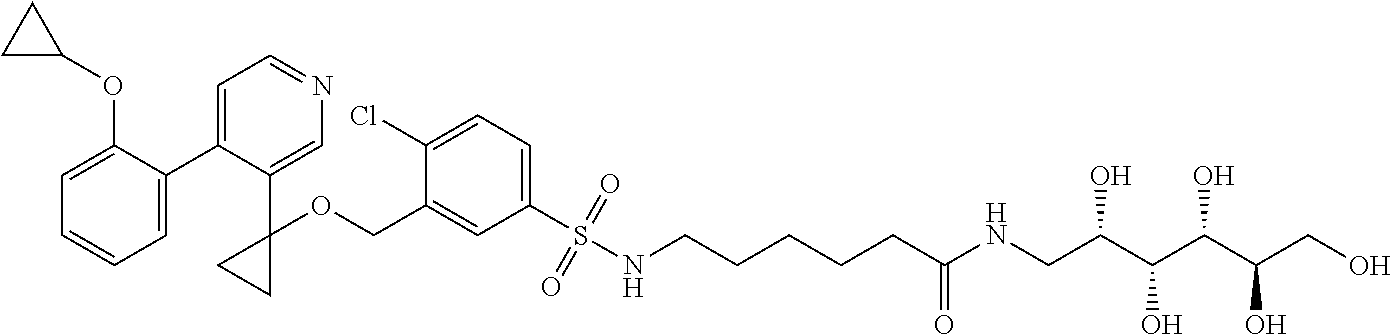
C1=C(C2=CC=NC=C2C2(OCC3=CC(S(=O)(=O)NCCCCCC(NCC(C(C(C(CO)O)O)O)O)=O)=CC=C3Cl)CC2)C(OC2CC2)=CC=C1
